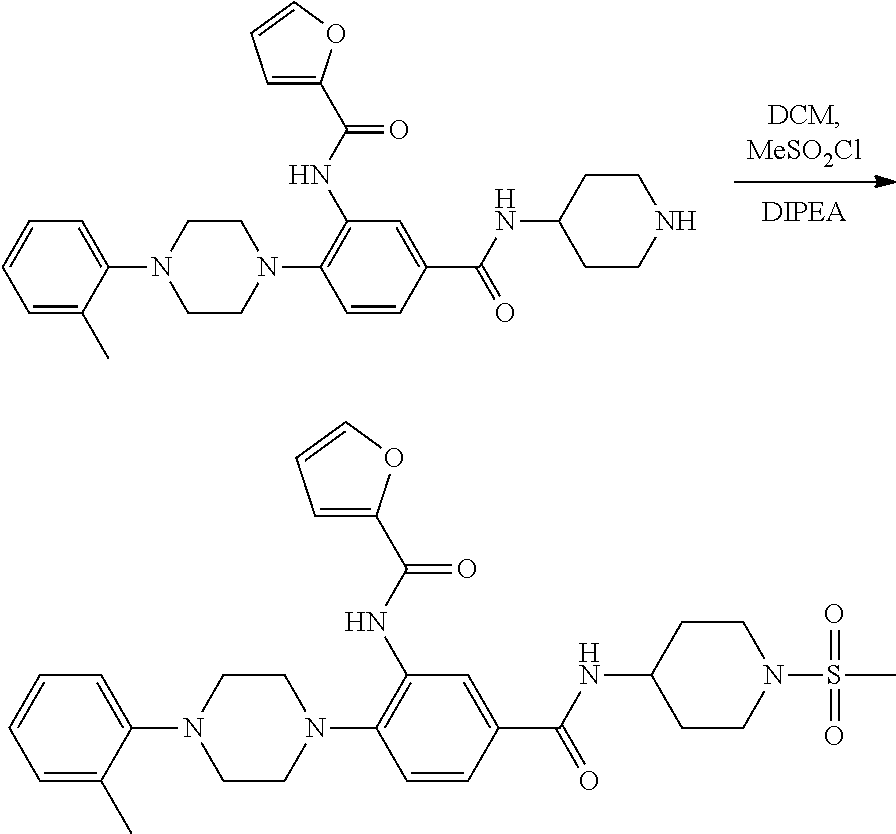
C1=C(C)C(N2CCN(C3=C(NC(C4=CC=CO4)=O)C=C(C(NC4CCNCC4)=O)C=C3)CC2)=CC=C1.C1=C(C)C(N2CCN(C3=C(NC(C4=CC=CO4)=O)C=C(C(NC4CCN(S(C)(=O)=O)CC4)=O)C=C3)CC2)=CC=C1
